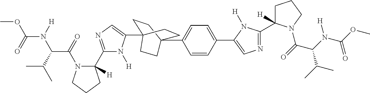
N1=C(C2([H])CCCN2C(=O)C(N(C(OC)=O)[H])C(C)C)N([H])C(C2=CC=C(C34CCC(C5=CN=C(C6([H])N(C(=O)C(C(C)C)N([H])C(=O)OC)CCC6)N5[H])(CC3)CC4)C=C2)=C1
